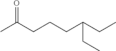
CC(CCCC(CC)CC)=O
